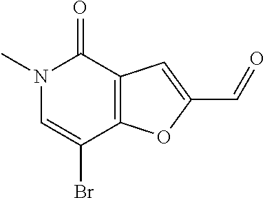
N1(C)C=C(Br)C2=C(C1=O)C=C(C=O)O2
